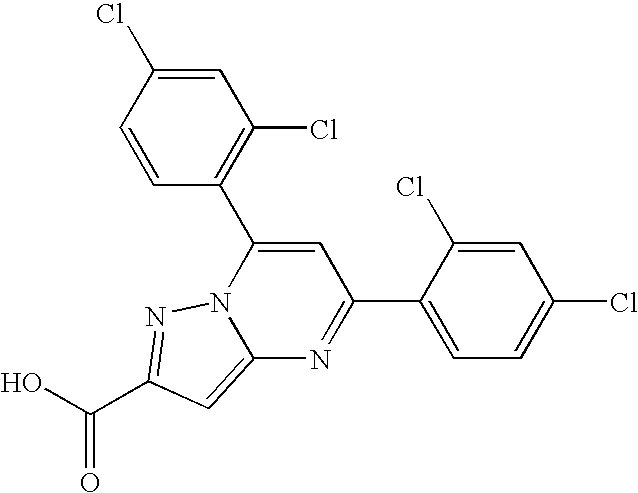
O=C(O)C1=NN2C(=C1)N=C(C1=CC=C(Cl)C=C1Cl)C=C2C1=C(Cl)C=C(Cl)C=C1
